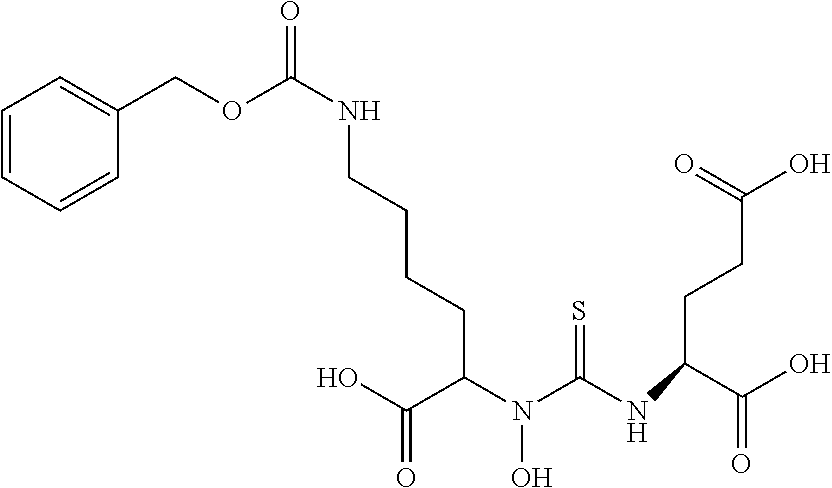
C1=CC=CC(COC(NCCCCC(N(C(NC(C(=O)O)CCC(O)=O)=S)O)C(O)=O)=O)=C1
